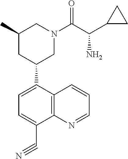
C1=C(C2CN(C(=O)C(N)C3CC3)CC(C)C2)C2=C(C(C#N)=C1)N=CC=C2
